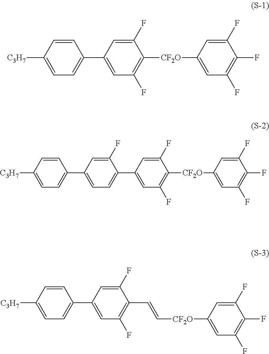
C1=CC([C3H7])=CC=C1C1=CC(F)=C([CF2O]C2=CC(F)=C(F)C(F)=C2)C(F)=C1.C1(F)=CC(C2=CC=C([C3H7])C=C2)=CC=C1C1=CC(F)=C([CF2O]C2=CC(F)=C(F)C(F)=C2)C(F)=C1.C1=CC([C3H7])=CC=C1C1=CC(F)=C(C=C[CF2O]C2=CC(F)=C(F)C(F)=C2)C(F)=C1
